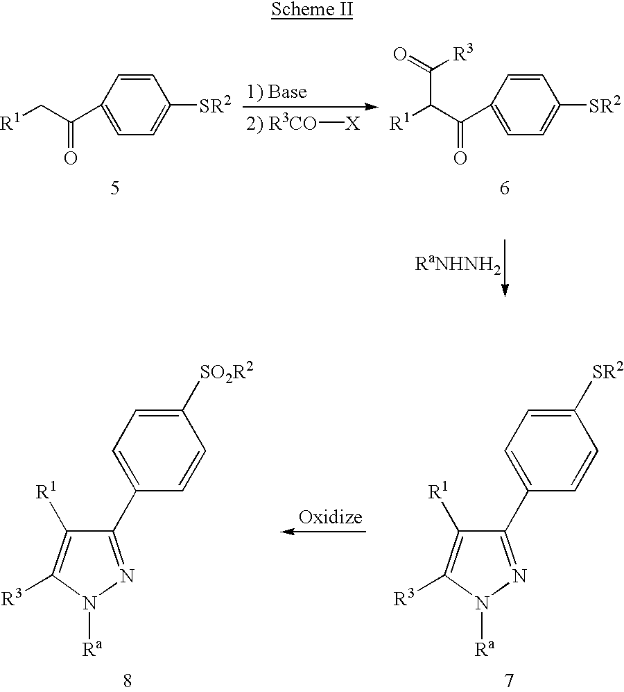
[RaNHNH2].[R3CO][X].C([R1])(C(=O)C1=CC=C([SR2])C=C1)C([R3])=O.C([R1])C(=O)C1=CC=C([SR2])C=C1.C1(C2=CC=C([SR2])C=C2)=NN([Ra])C([R3])=C1[R1].C1(C2=CC=C([SO2R2])C=C2)=NN([Ra])C([R3])=C1[R1]
